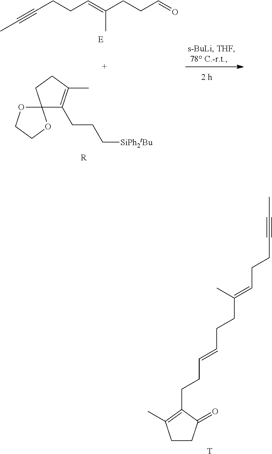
C1CC(=O)C(CCC=CCCC(=CCCC#CC)C)=C1C.[T].C12(C(CCC[SiPh2tBu])=C(C)CC1)OCCO2.[R].C(CCC=C(CCC=O)C)#CC.[E]
